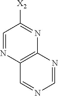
C1=NC2=C(N=C1[X2])N=CN=C2
